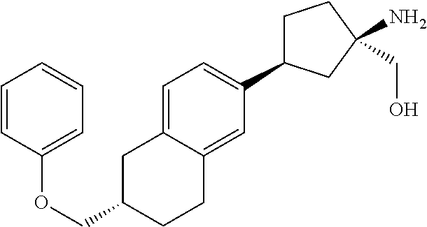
C1(OCC2CC3=CC=C(C4CCC(N)(CO)C4)C=C3CC2)=CC=CC=C1
